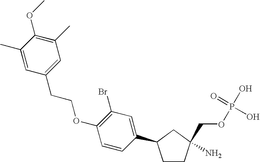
C1CC(N)(COP(O)(=O)O)CC1C1=CC(Br)=C(OCCC2=CC(C)=C(OC)C(C)=C2)C=C1
